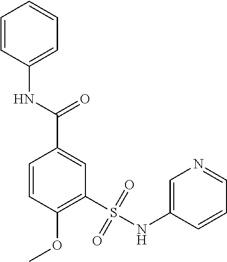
C1=CC(OC)=C(S(NC2=CN=CC=C2)(=O)=O)C=C1C(=O)NC1=CC=CC=C1
